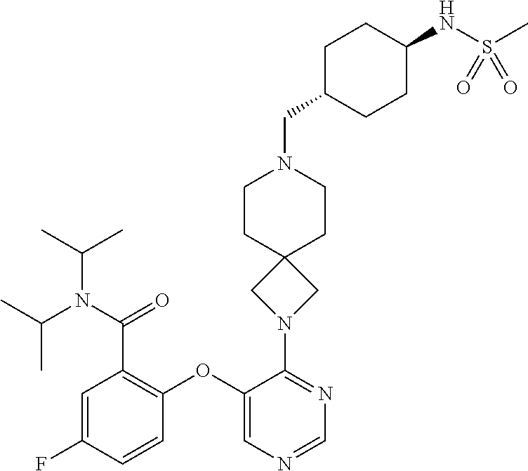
C1=NC=C(OC2=C(C(N(C(C)C)C(C)C)=O)C=C(F)C=C2)C(N2CC3(C2)CCN(CC2CCC(NS(=O)(=O)C)CC2)CC3)=N1
